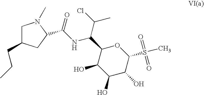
C1C(CCC)CC(C(=O)NC(C(Cl)C)C2C(O)C(O)C(O)C(S(=O)(=O)C)O2)N1C
